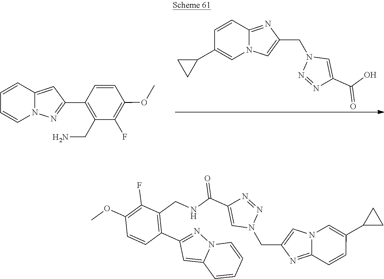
N12C(=NC(CN3N=NC(C(=O)O)=C3)=C1)C=CC(C1CC1)=C2.C1(C2=NN3C(=C2)C=CC=C3)=C(CN)C(F)=C(OC)C=C1.N12C(=NC(CN3N=NC(C(=O)NCC4=C(C5=NN6C(=C5)C=CC=C6)C=CC(OC)=C4F)=C3)=C1)C=CC(C1CC1)=C2
